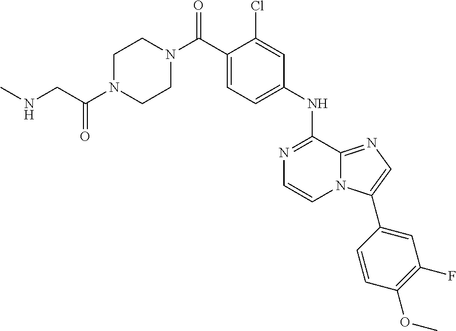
C(C1=CC=C(NC2=NC=CN3C2=NC=C3C2=CC(F)=C(OC)C=C2)C=C1Cl)(=O)N1CCN(C(=O)CNC)CC1
